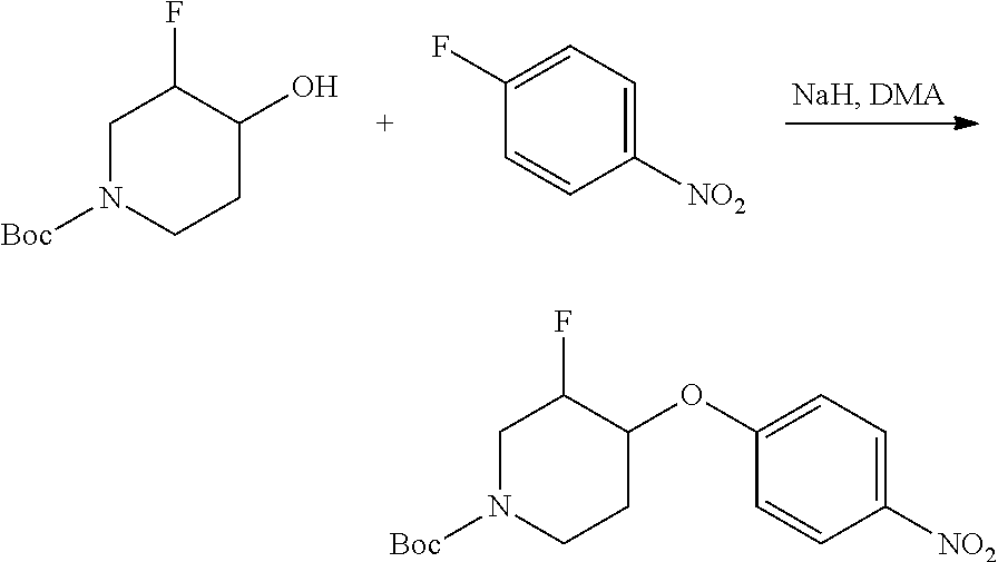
C1N([Boc])CCC(O)C1F.C1=CC([NO2])=CC=C1F.C1N([Boc])CCC(OC2=CC=C([NO2])C=C2)C1F
